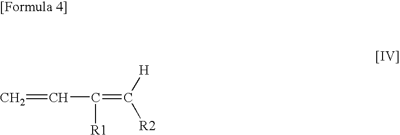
C(=C)C(=C([R2])[H])[R1]
